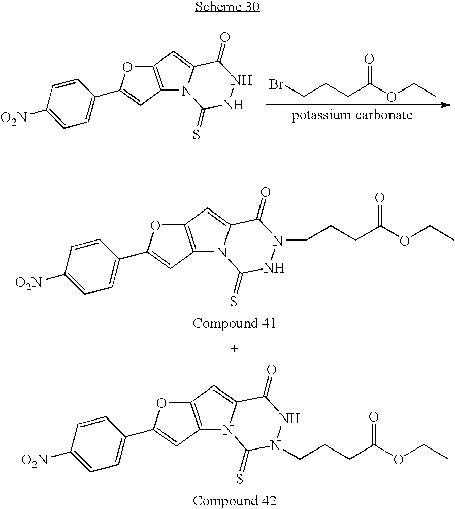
C12=C(C=C3N1C(=S)NNC3=O)OC(C1=CC=C([O2N])C=C1)=C2.BrCCCC(OCC)=O.[potassium carbonate].C12=C(C=C3N1C(=S)N(CCCC(OCC)=O)NC3=O)OC(C1=CC=C([O2N])C=C1)=C2.C12=C(C=C3N1C(=S)NN(CCCC(OCC)=O)C3=O)OC(C1=CC=C([O2N])C=C1)=C2
